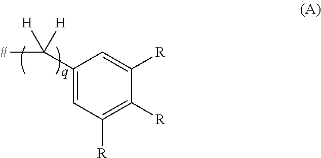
C1(C(C)([H])[H])=CC([R])=C([R])C([R])=C1
